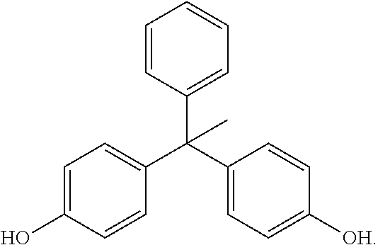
C1=CC=CC(C(C2=CC=C([OH])C=C2)(C2=CC=C(O)C=C2)C)=C1
